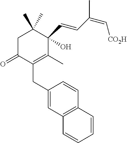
C1C(=O)C(CC2=CC3=C(C=C2)C=CC=C3)=C(C)C(C=CC(=C[CO2H])C)(O)C1(C)C
